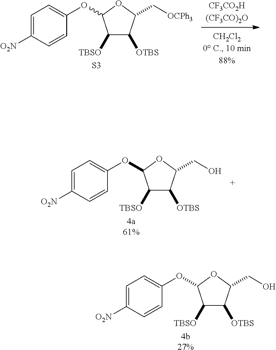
[S3].[O2N]C1=CC=C(OC2C([TBSO])C([OTBS])C(C[OCPh3])O2)C=C1.[4a61%].[O2N]C1=CC=C(OC2C([TBSO])C([OTBS])C(CO)O2)C=C1.[4b27%].[O2N]C1=CC=C(OC2C([TBSO])C([OTBS])C(CO)O2)C=C1
